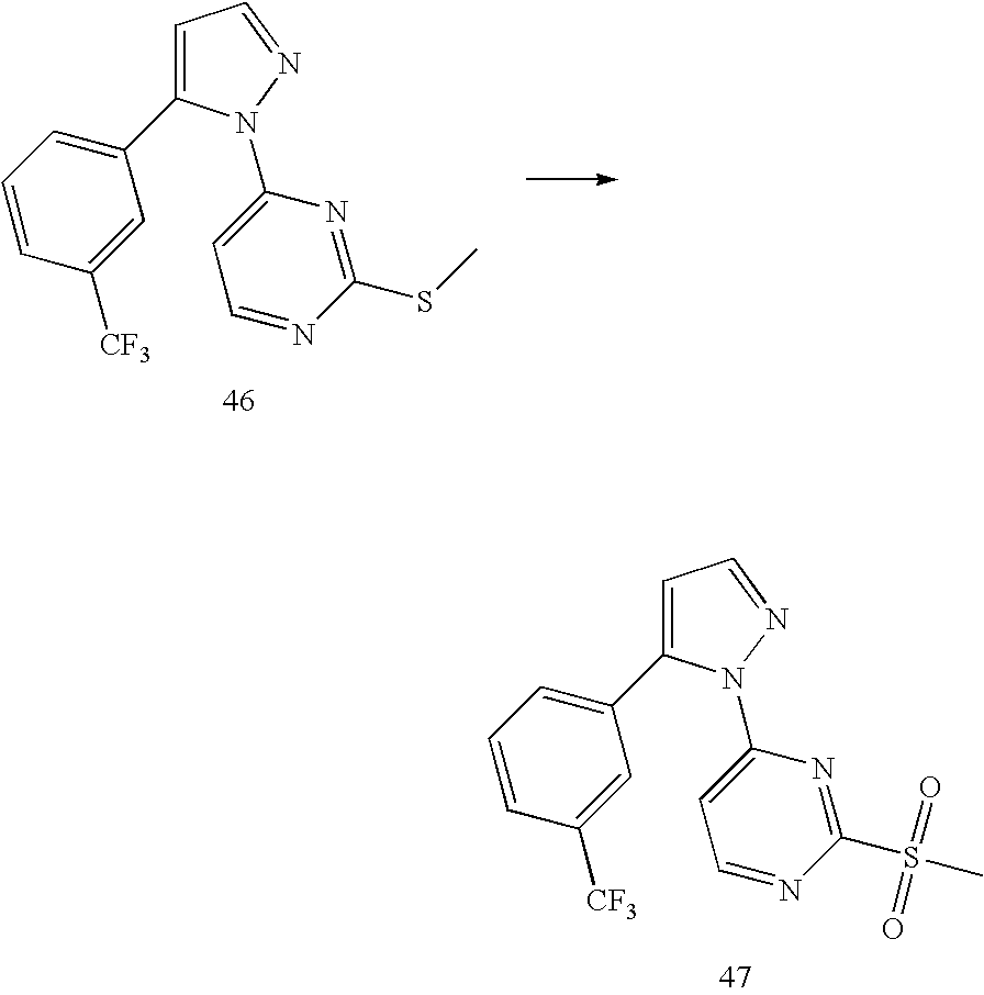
C1=CC([CF3])=CC(C2=CC=NN2C2=CC=NC(SC)=N2)=C1.C1=CC([CF3])=CC(C2=CC=NN2C2=CC=NC(S(C)(=O)=O)=N2)=C1
